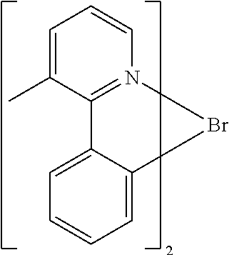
C1=C(C)C2=N(C=C1)BrC1=CC=CC=C21
